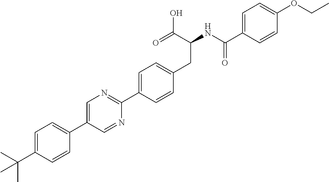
CC(C1=CC=C(C2=CN=C(C3=CC=C(CC(C(O)=O)NC(=O)C4=CC=C(OCC)C=C4)C=C3)N=C2)C=C1)(C)C
